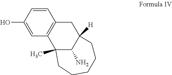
C12=C(C=CC(O)=C1)CC1([H])C(N)C2(C)CCCCC1
